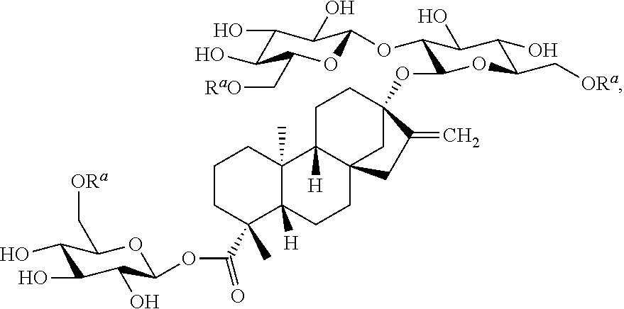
C12(C)C([H])(CCC34C1([H])CCC(OC1C(OC5OC(C[RaO])C(O)C(O)C5O)C(O)C(O)C(C[ORa])O1)(C3)C(=C)C4)C(C(OC1OC(C[ORa])C(O)C(O)C1O)=O)(C)CCC2
